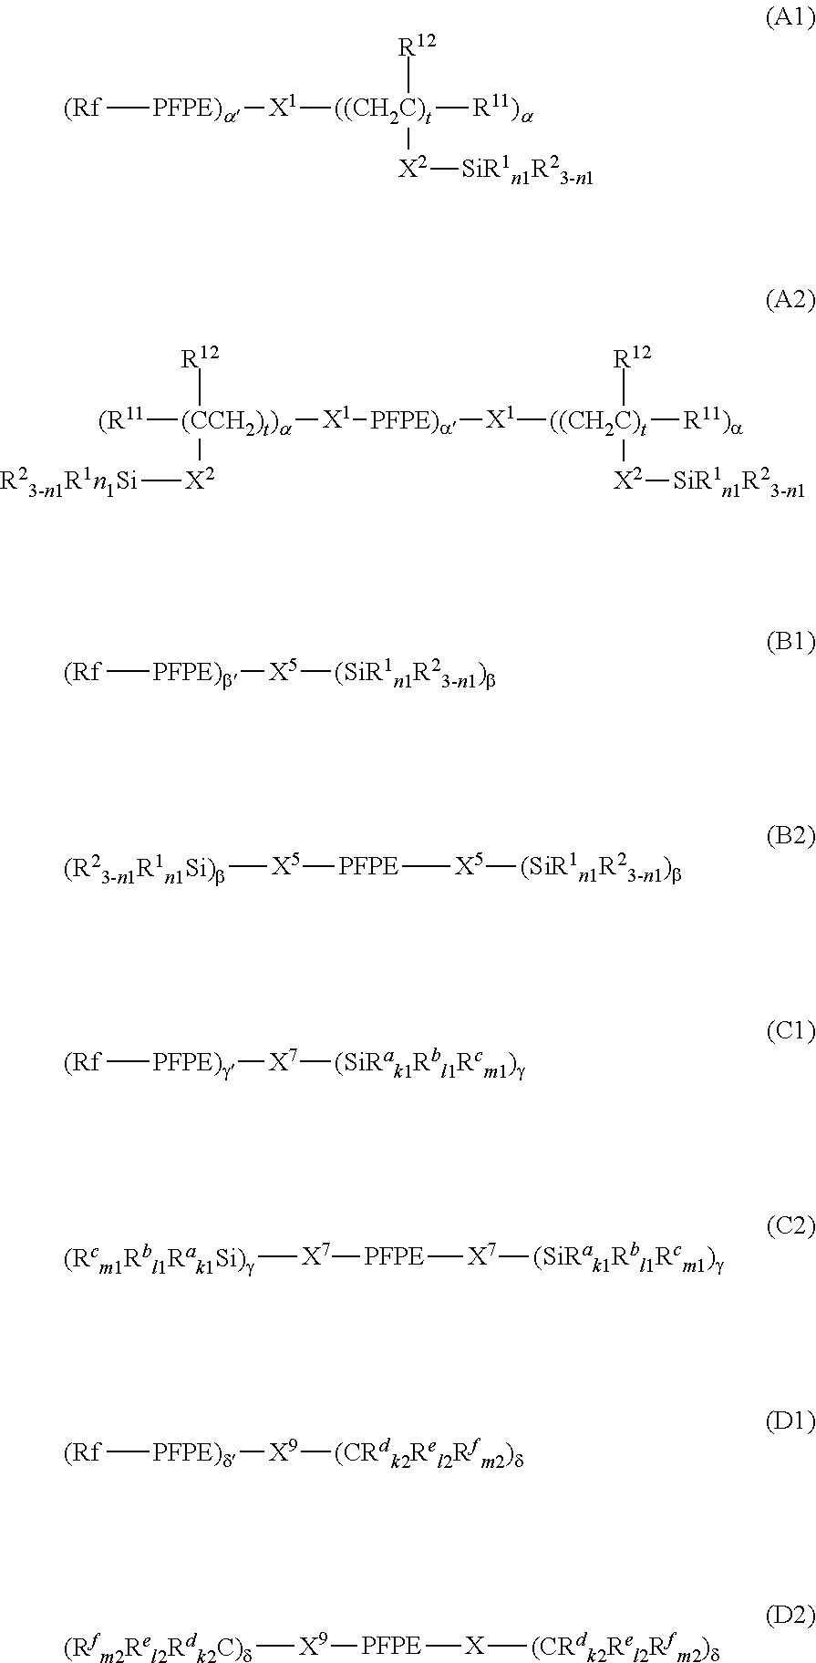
[(Rf][PFPE)a][X1][((CH2C)t]([R11)a])([R12])[X2][SiR1n1R23-n1].[(CCH2)t)a]([R12])([X2][R23-n1R1n1Si])([(R11])[X1][PFPE)a][X1][((CH2C)t]([R11)a])([R12])[X2][SiR1n1R23-n1].[PFPE)b]([(Rf])[X5][(SiR1n1R23-n1)b].[PFPE]([X5][(R23-n1R1n1Si)b])[X5][(SiR1n1R23-n1)b].[PFPE)g]([(Rf])[X7][(SiRak1Rbl1Rcm1)g].[X7]([(Rcm1Rbl1Rak1Si)g])[PFPE][X7][(SiRak1Rbl1Rcm1)g].[PFPE)d]([(Rf])[X9][(CRdk2Rel2Rfm2)d].[X9]([(Rfm2Rel2Rdk2C)d])[PFPE][X][(CRdk2Rel2Rfm2)d]
